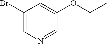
C1(Br)=CN=CC(OCC)=C1
